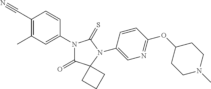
C1(C#N)=C(C)C=C(N2C(=O)C3(N(C4=CN=C(OC5CCN(C)CC5)C=C4)C2=S)CCC3)C=C1
